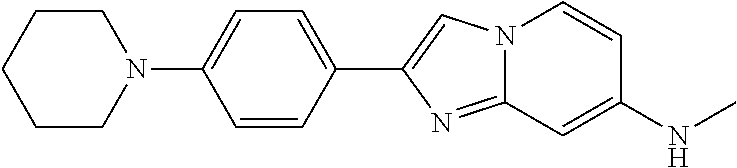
C1(C2=CC=C(N3CCCCC3)C=C2)=CN2C(=N1)C=C(NC)C=C2
